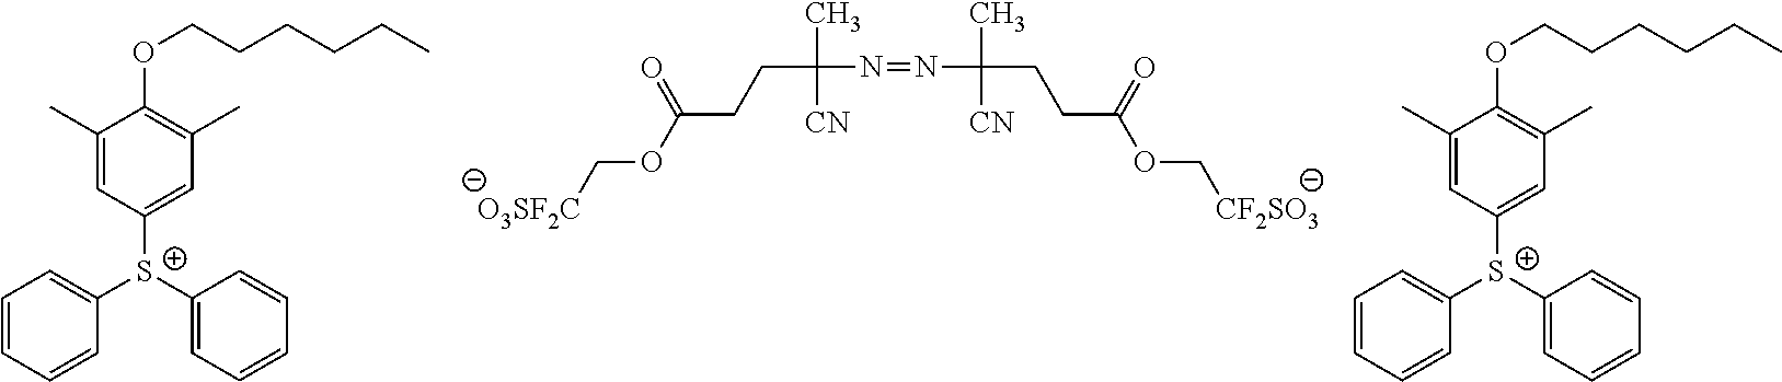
[O3SF2C]COC(CCC(N=NC(C)(CCC(OC[CF2SO3])=O)[CN])(C)[CN])=O.C1=CC=CC=C1[S+](C1=CC=CC=C1)C1=CC(C)=C(OCCCCCC)C(C)=C1.C1=CC=CC=C1[S+](C1=CC=CC=C1)C1=CC(C)=C(OCCCCCC)C(C)=C1
